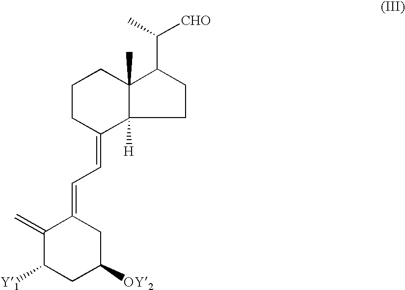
C12([H])C(C)(C(C(C)[CHO])CC1)CCCC2=CC=C1C(=C)C([Y1])CC([OY2])C1
